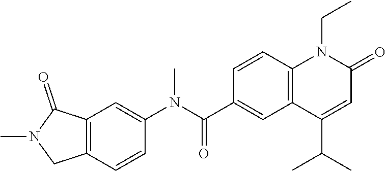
C1(N(C(C2=CC3=C(C=C2)N(CC)C(=O)C=C3C(C)C)=O)C)=CC2=C(C=C1)CN(C)C2=O
